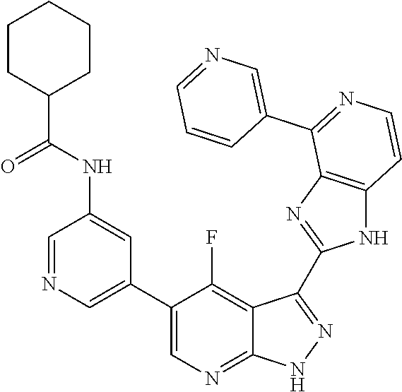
C1=NC=C(C2=CN=C3C(=C2F)C(C2=NC4=C(N2)C=CN=C4C2=CN=CC=C2)=N[N H]3)C=C1NC(C1CCCCC1)=O
